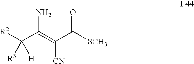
[R2]C(C(=C(C([SCH3])=O)[CN])N)([H])[R3]
